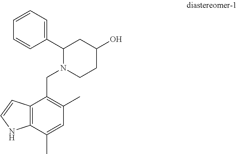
C1(C2N(CC3=C(C)C=C(C)C4=C3C=CN4)CCC(O)C2)=CC=CC=C1
